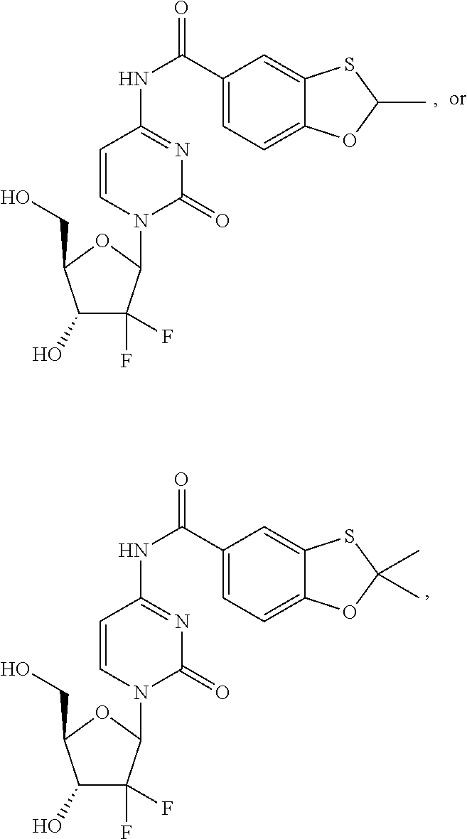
C1(C(NC2=NC(=O)N(C3C(F)(F)C(O)C(CO)O3)C=C2)=O)=CC=C2C(=C1)SC(C)O2.C1(C(NC2=NC(=O)N(C3C(F)(F)C(O)C(CO)O3)C=C2)=O)=CC=C2C(=C1)SC(C)(C)O2
